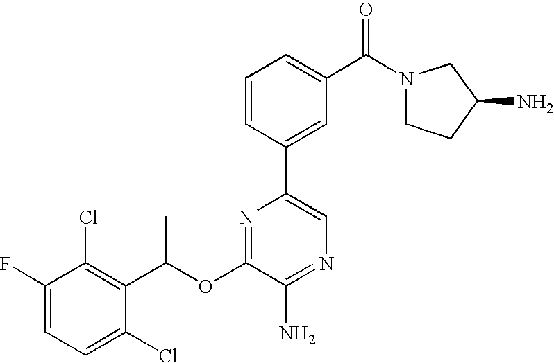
C1=C(F)C(Cl)=C(C(OC2=NC(C3=CC(C(N4CCC(N)C4)=O)=CC=C3)=CN=C2N)C)C(Cl)=C1
